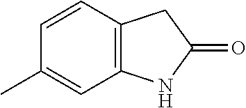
C1=CC2=C(C=C1C)NC(=O)C2
